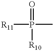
[R11]P(C)(=O)[R10]
